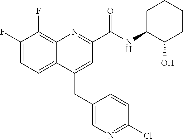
C(C1=CC(C(NC2C(O)CCCC2)=O)=NC2=C(F)C(F)=CC=C12)C1=CN=C(Cl)C=C1
